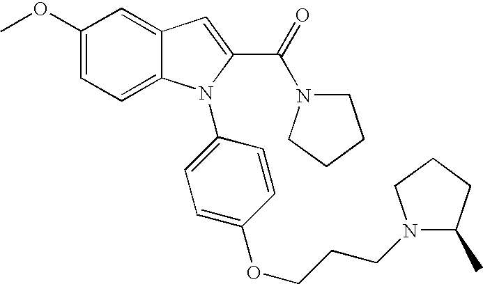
C1(OC)=CC=C2C(=C1)C=C(C(=O)N1CCCC1)N2C1=CC=C(OCCCN2C(C)CCC2)C=C1
